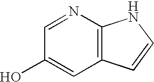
C1=NC2=C(C=C1O)C=CN2
